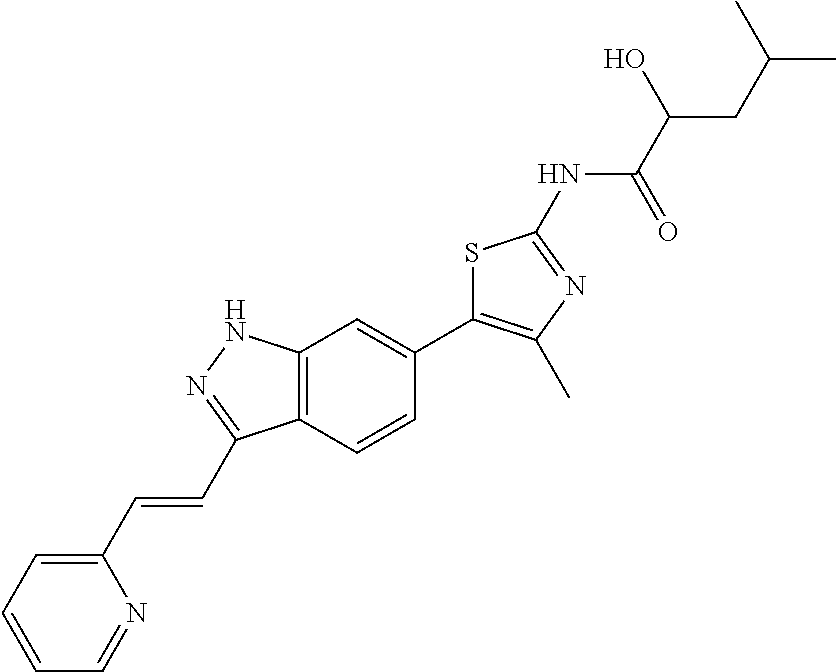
OC(C(=O)NC1=NC(C)=C(C2=CC3=C(C=C2)C(C=CC2=CC=CC=N2)=NN3)S1)CC(C)C
